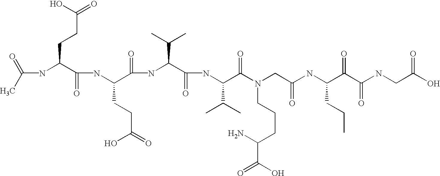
C(NC(C(NC(C(=O)NC(C(=O)NC(C(=O)N(CC(=O)NC(C(C(NCC(=O)O)=O)=O)CCC)CCCC(C(=O)O)N)C(C)C)C(C)C)CCC(=O)O)=O)CCC(=O)O)(C)=O
